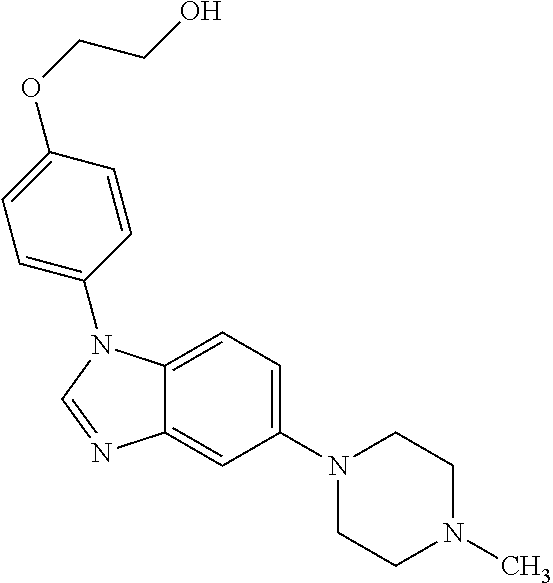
C1(N2CCN(C)CC2)=CC=C2C(=C1)N=CN2C1=CC=C(OCCO)C=C1
